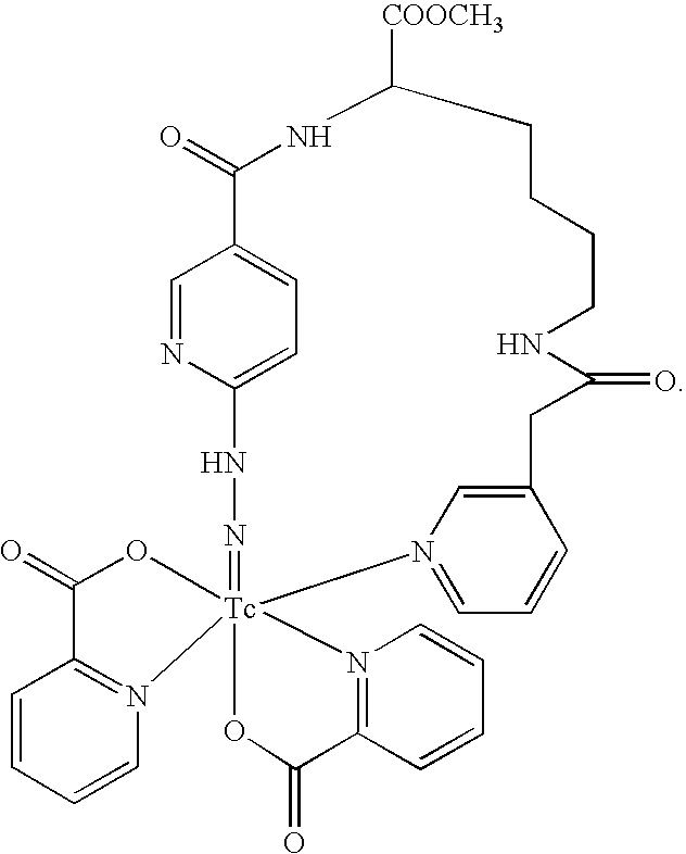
C1=NC2=CC=C1C(=O)NC([COOCH3])CCCCNC(=O)CC1=CN(=CC=C1)[Tc]13(=NN2)(OC(=O)C2=N1C=CC=C2)N1=C(C=CC=C1)C(=O)O3
